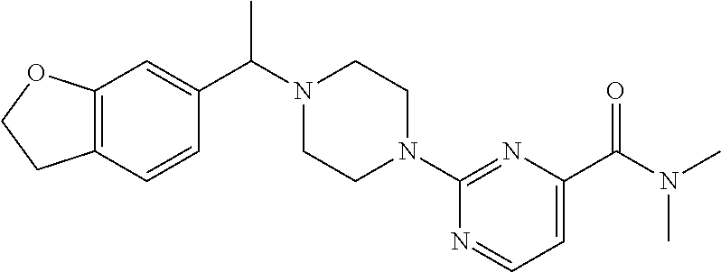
C12=C(C=CC(C(N3CCN(C4=NC(C(N(C)C)=O)=CC=N4)CC3)C)=C1)CCO2
